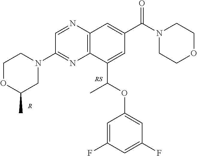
C1OC(C)CN(C2=NC3=C(N=C2)C=C(C(N2CCOCC2)=O)C=C3C(OC2=CC(F)=CC(F)=C2)C)C1.[R]
